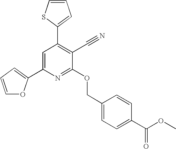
C1=C(C2=CC=CO2)N=C(OCC2=CC=C(C(OC)=O)C=C2)C(C#N)=C1C1=CC=CS1
